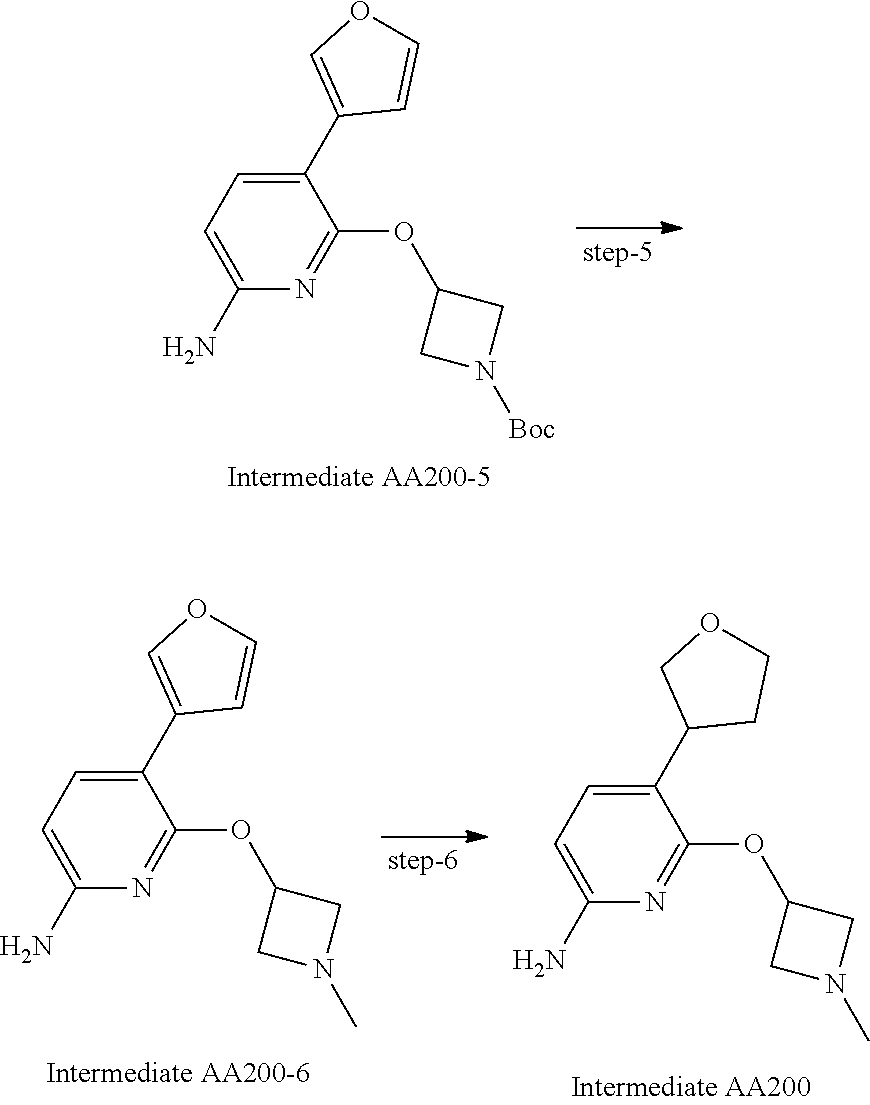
C1(C2=COC=C2)=CC=C(N)N=C1OC1CN([Boc])C1.C1(C2=COC=C2)=CC=C(N)N=C1OC1CN(C)C1.C1(C2CCOC2)=CC=C(N)N=C1OC1CN(C)C1
